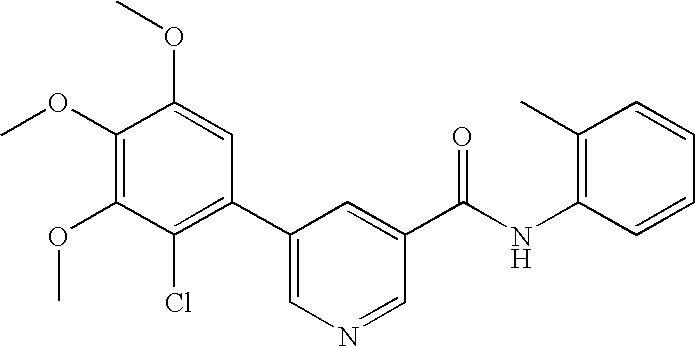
C1(OC)=C(OC)C(Cl)=C(C2=CN=CC(C(NC3=C(C)C=CC=C3)=O)=C2)C=C1OC
